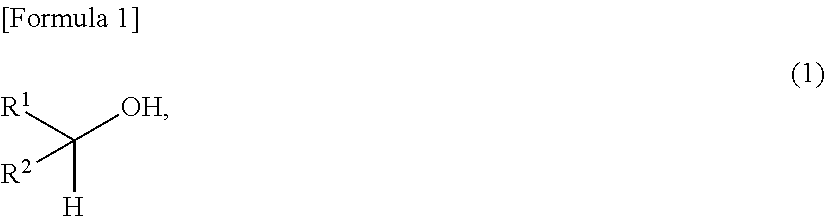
[R1]C([OH])([H])[R2]
